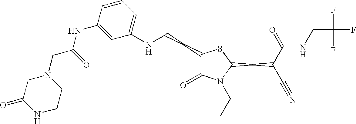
C1(NCCC2C(=O)N(CC)C(CC(C#N)C(=O)NCC(F)(F)F)S2)=CC=CC(NC(CN2CC(=O)NCC2)=O)=C1
